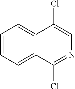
C1=CC=C2C(=C1)C(Cl)=CN=C2Cl
